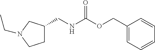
C1C(CNC(=O)OCC2=CC=CC=C2)CN(CC)C1
